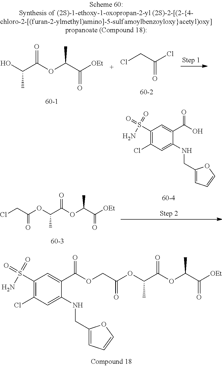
C1(S(=O)(N)=O)=C(Cl)C=C(NCC2=CC=CO2)C(C(=O)OCC(OC(C(OC(C([OEt])=O)C)=O)C)=O)=C1.OC(C(OC(C([OEt])=O)C)=O)C.ClCC(Cl)=O.C1(S(=O)(N)=O)=C(Cl)C=C(NCC2=CC=CO2)C(C(O)=O)=C1.O(C(C(OC(C([OEt])=O)C)=O)C)C(CCl)=O
